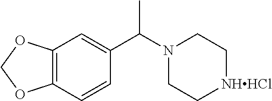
C12=C(C=CC(C(N3CC[NHHCl]CC3)C)=C1)OCO2
